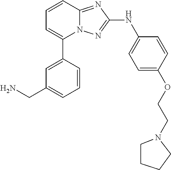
C1=CC2=NC(NC3=CC=C(OCCN4CCCC4)C=C3)=NN2C(C2=CC(CN)=CC=C2)=C1
